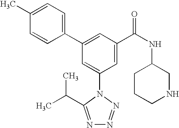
C1(C2=CC(C(NC3CCCNC3)=O)=CC(N3C(C(C)C)=NN=N3)=C2)=CC=C(C)C=C1
